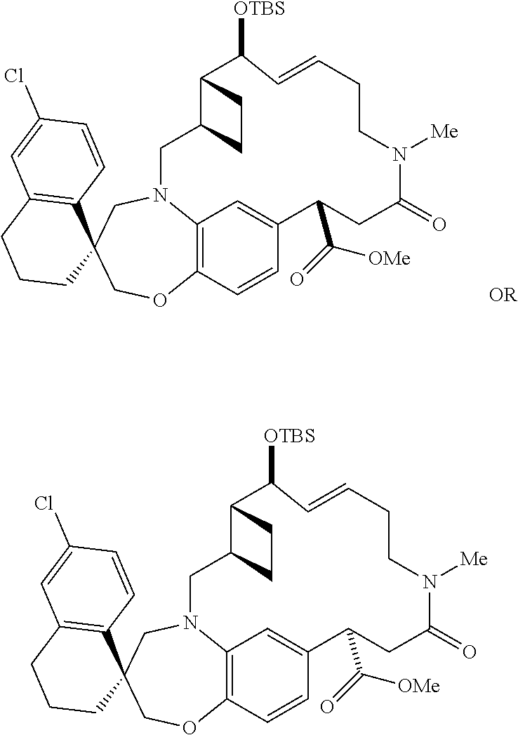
C1OC2=C3N(CC14C1=C(C=C(Cl)C=C1)CCC4)CC1C(CC1)C([OTBS])C=CCCN([Me])C(=O)CC(C(=O)[OMe])C(=C3)C=C2.C1OC2=C3N(CC14C1=C(C=C(Cl)C=C1)CCC4)CC1C(CC1)C([OTBS])C=CCCN([Me])C(=O)CC(C(=O)[OMe])C(=C3)C=C2
